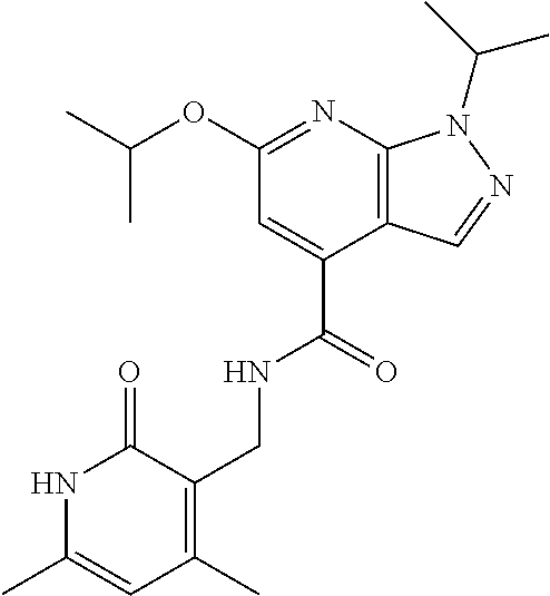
O(C1=NC2=C(C(C(=O)NCC3=C(C)C=C(C)NC3=O)=C1)C=NN2C(C)C)C(C)C
